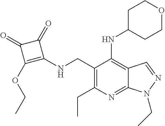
C1(=O)C(OCC)=C(NCC2=C(CC)N=C3C(=C2NC2CCOCC2)C=NN3CC)C1=O
